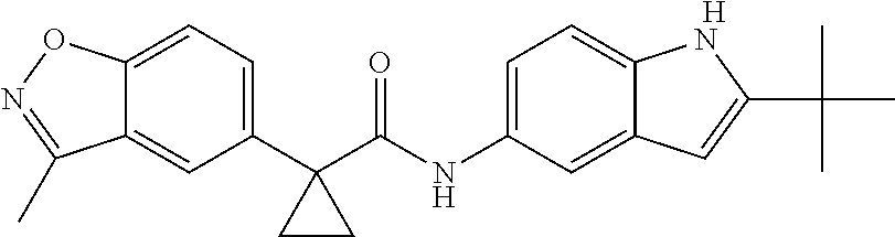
C12=CC=C(C3(C(NC4=CC=C5C(=C4)C=C(C(C)(C)C)N5)=O)CC3)C=C1C(C)=NO2.[H]
